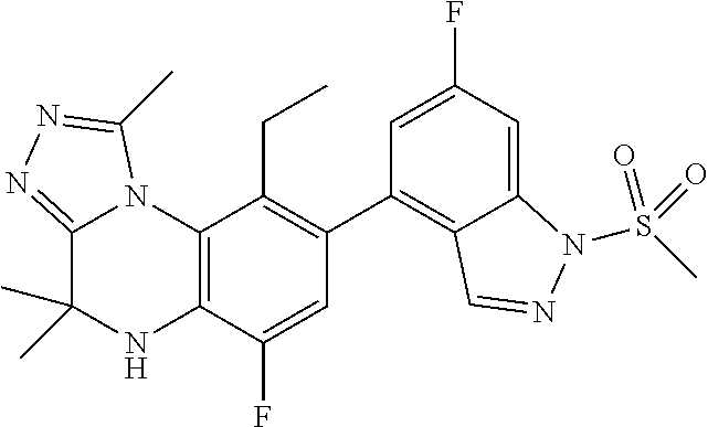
C1(C2=C3C(=CC(F)=C2)N(S(C)(=O)=O)N=C3)=C(CC)C2=C(C(F)=C1)NC(C)(C)C1=NN=C(C)N21
